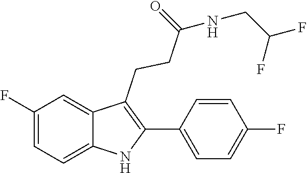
C1(CCC(=O)NCC(F)F)=C(C2=CC=C(F)C=C2)NC2=CC=C(F)C=C12
